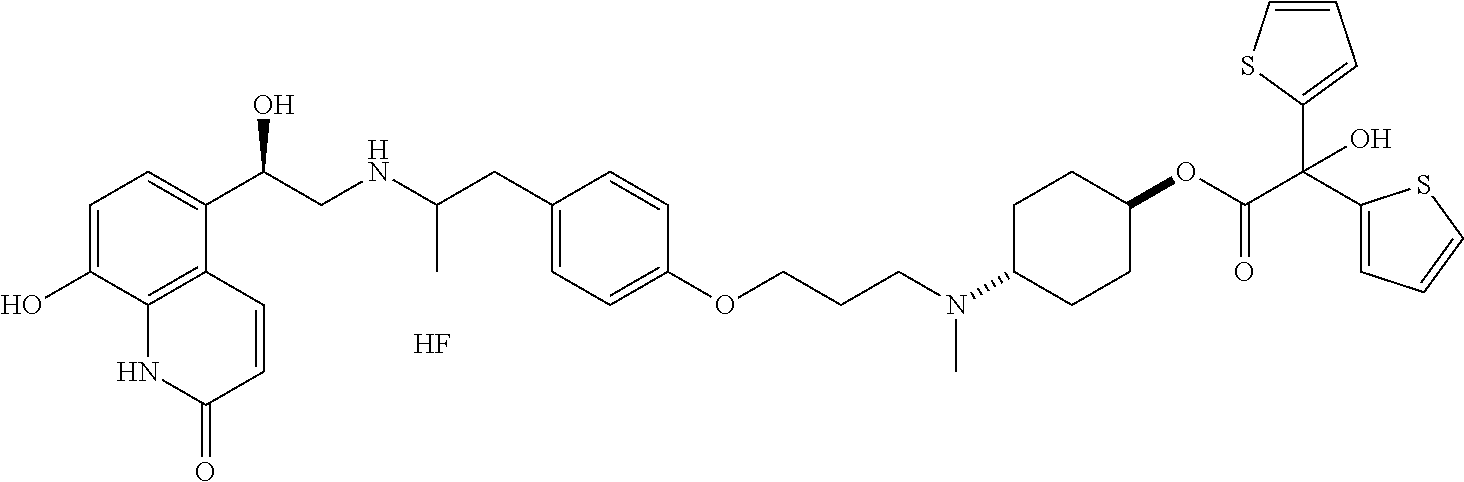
F.C1=C(O)C2=C(C(C(CNC(CC3=CC=C(OCCCN(C4CCC(OC(C(O)(C5=CC=CS5)C5=CC=CS5)=O)CC4)C)C=C3)C)O)=C1)C=CC(=O)N2
